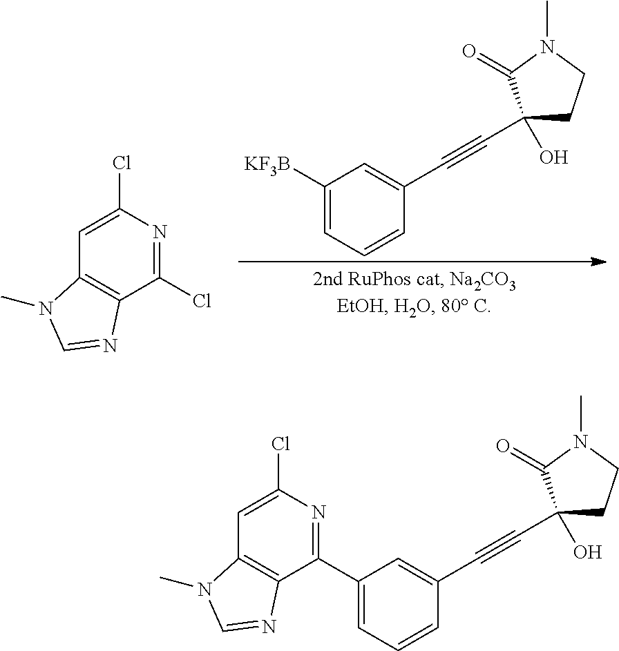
C1(Cl)=NC(Cl)=CC2=C1N=CN2C.C1([KF3B])=CC=CC(C#CC2(O)CCN(C)C2=O)=C1.C1(C2=NC(Cl)=CC3=C2N=CN3C)=CC=CC(C#CC2(O)CCN(C)C2=O)=C1
